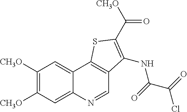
C1([CH3O])=C([CH3O])C=C2C(=C1)C1=C(C=N2)C(NC(C(=O)Cl)=O)=C(C([CH3O])=O)S1
